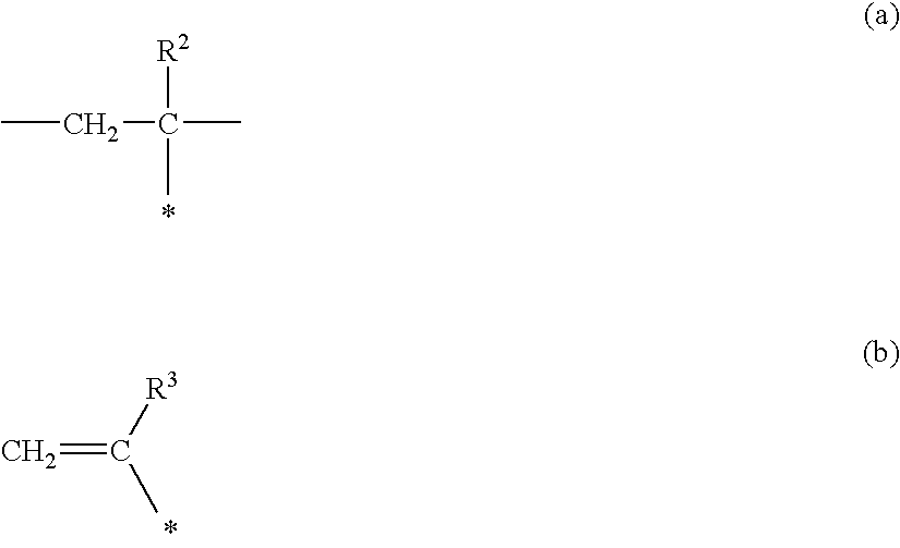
CCC([R2])(C)C.C=C([R3])C
